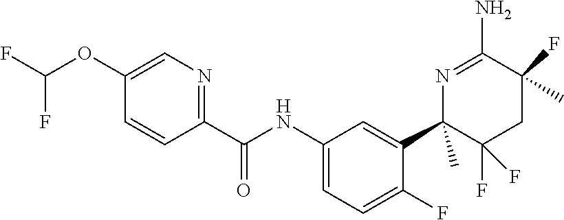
C1(C(NC2=CC=C(F)C(C3(C)C(F)(F)CC(F)(C)C(N)=N3)=C2)=O)=NC=C(OC(F)F)C=C1
